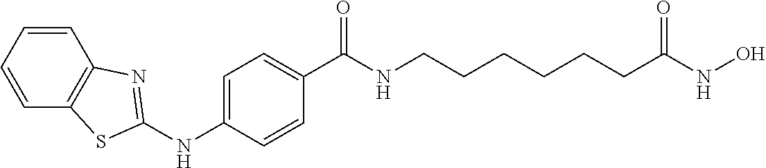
C1(NC2=NC3=C(C=CC=C3)S2)=CC=C(C(NCCCCCCC(NO)=O)=O)C=C1
